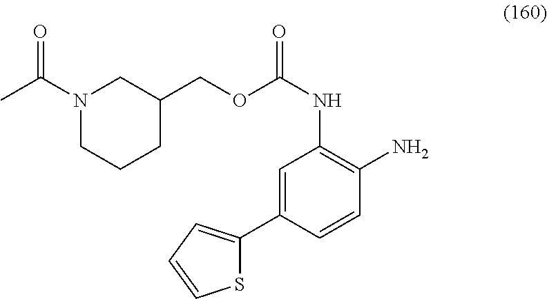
S1C(C2=CC(NC(=O)OCC3CN(C(C)=O)CCC3)=C(N)C=C2)=CC=C1
